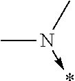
N(->*)(C)C
